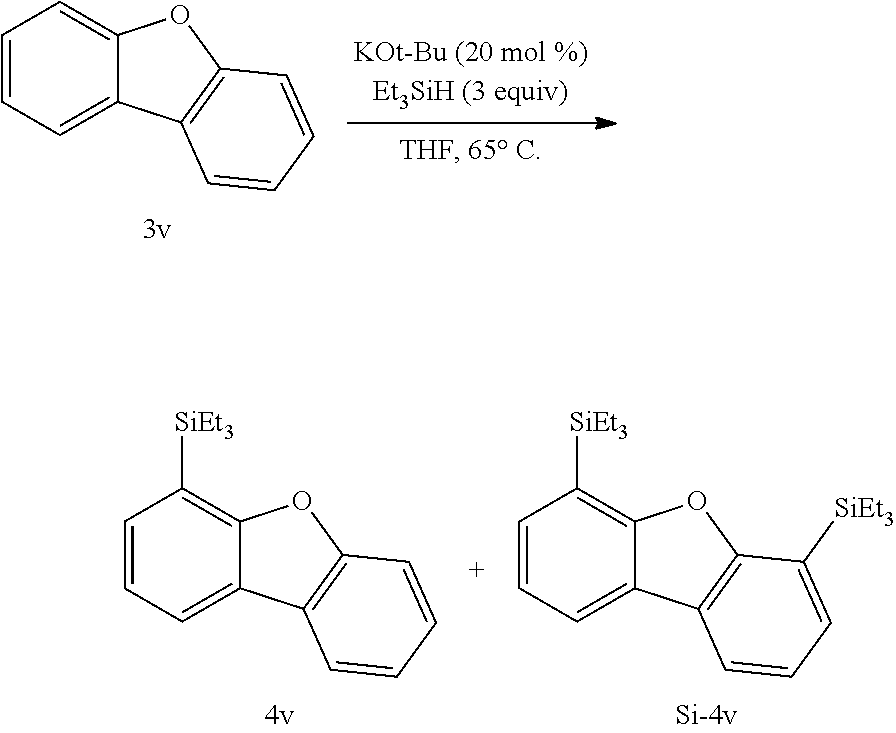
C1=CC=C2C(=C1)OC1=C2C=CC=C1.C1=CC=C2C(=C1[SiEt3])OC1=C2C=CC=C1[SiEt3].C1=CC=C2C(=C1[SiEt3])OC1=C2C=CC=C1
